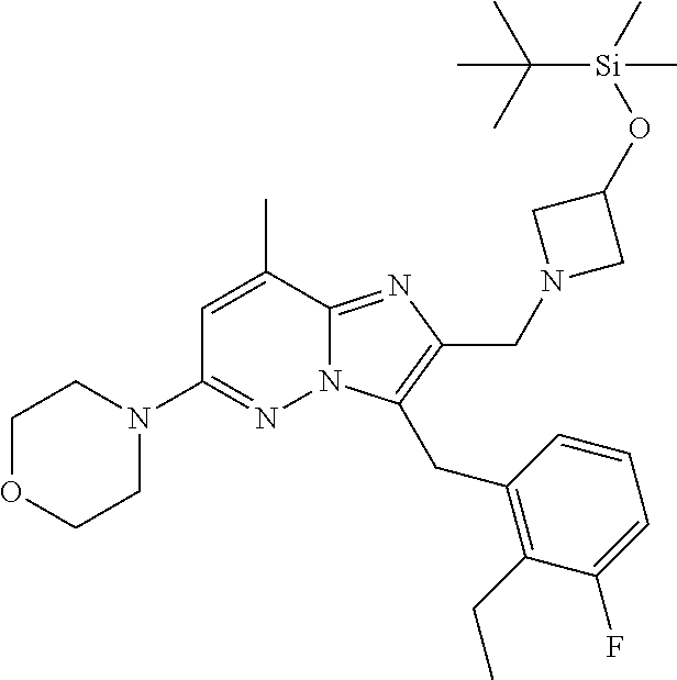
C1OCCN(C2=NN3C(=NC(CN4CC(O[Si](C(C)(C)C)(C)C)C4)=C3CC3=C(CC)C(F)=CC=C3)C(C)=C2)C1
